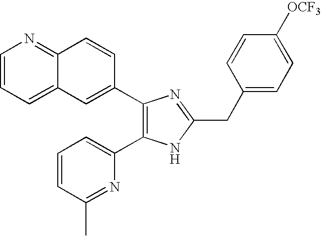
C1=CC=C2C(=N1)C=CC(C1=C(C3=CC=CC(C)=N3)NC(CC3=CC=C([OCF3])C=C3)=N1)=C2
